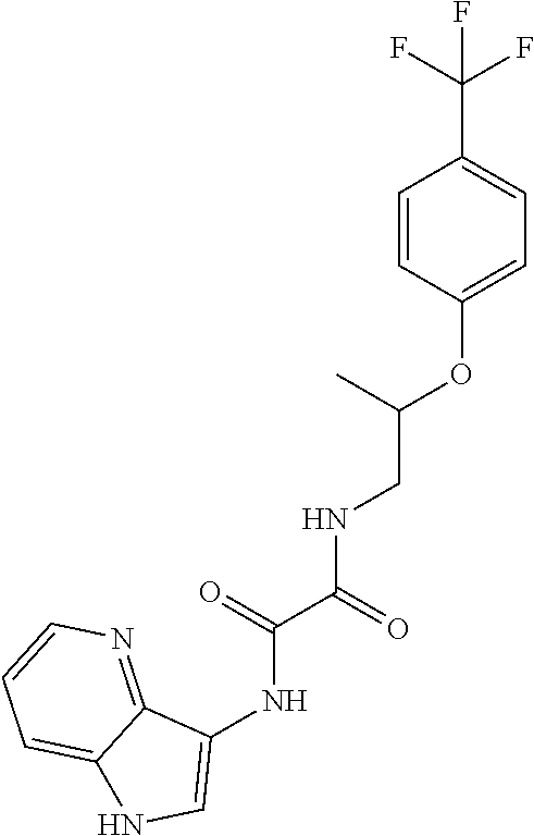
C1=CC(OC(CNC(C(=O)NC2=CNC3=CC=CN=C23)=O)C)=CC=C1C(F)(F)F
